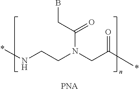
*NCCN(C(=O)CB)CC(=O)*
